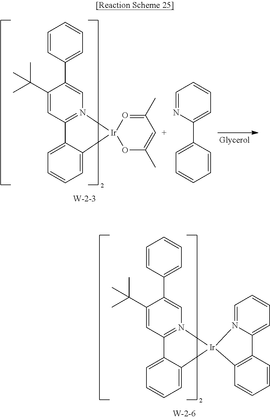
C1(C(C)(C)C)=CC2=N(C=C1C1=CC=CC=C1)[Ir]1(C3=CC=CC=C23)OC(C)=[C+]C(C)=O1.C1=CC=C(C2=CC=CC=C2)N=C1.C1(C(C)(C)C)=CC2=N(C=C1C1=CC=CC=C1)[Ir]1(C3=CC=CC=C23)N2=CC=CC=C2C2=C1C=CC=C2
